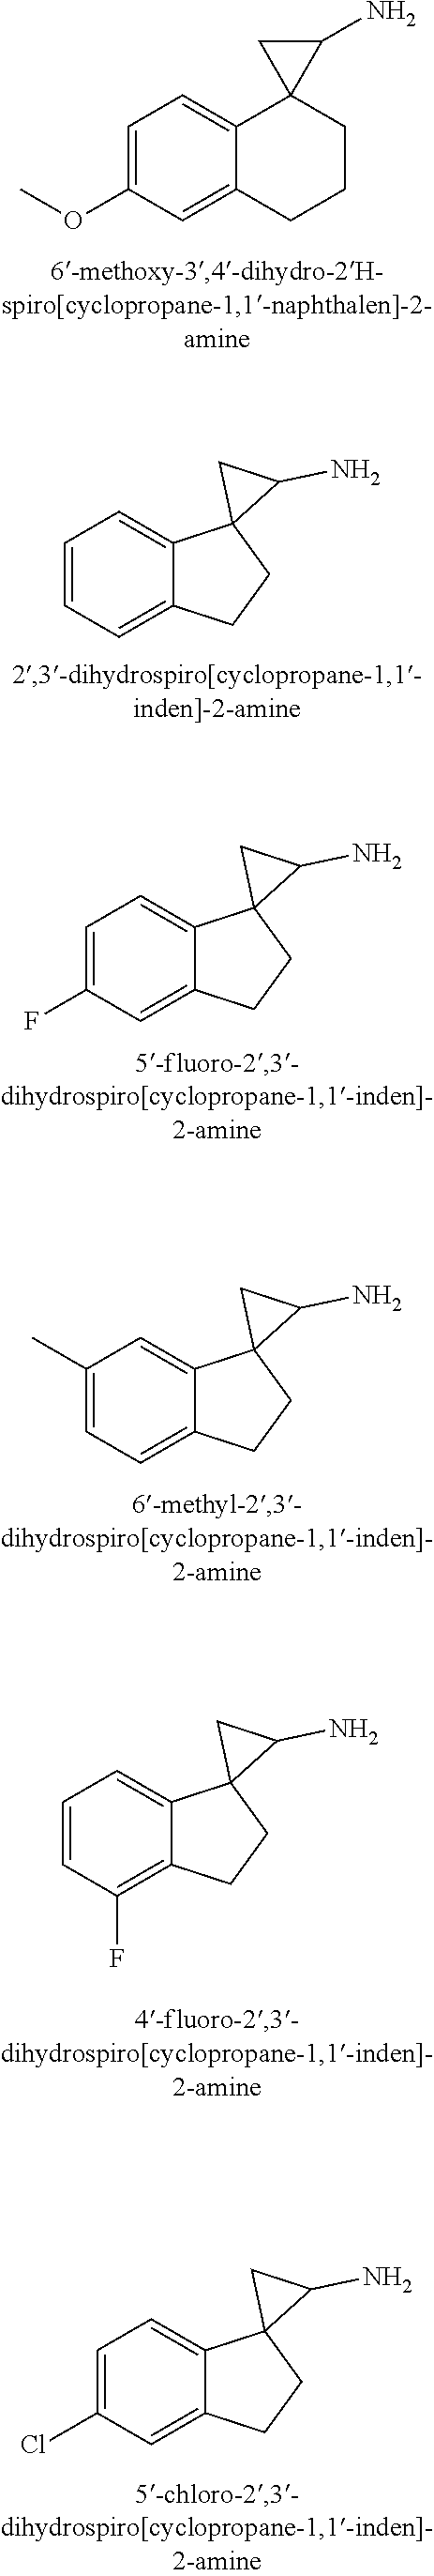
C1=C(OC)C=C2C(=C1)C1(CCC2)C(N)C1.C1=CC=C2C(=C1)C1(CC2)C(N)C1.C1=C(F)C=C2C(=C1)C1(CC2)C(N)C1.C1(C)=CC=C2C(=C1)C1(CC2)C(N)C1.C1=CC(F)=C2C(=C1)C1(CC2)C(N)C1.C1=C(Cl)C=C2C(=C1)C1(CC2)C(N)C1
